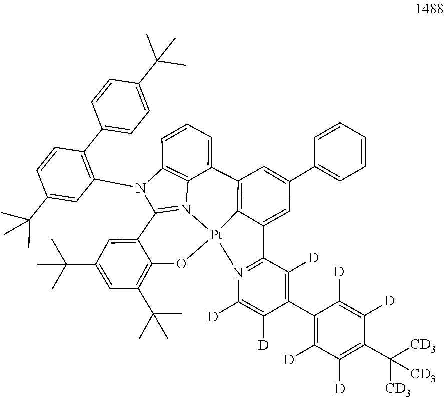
[Pt]123C4=C(C5=CC=CC6=C5N1=C(N6C1=C(C5=CC=C(C(C)(C)C)C=C5)C=CC(C(C)(C)C)=C1)C1=CC(C(C)(C)C)=CC(C(C)(C)C)=C1O2)C=C(C1=CC=CC=C1)C=C4C1=N3C([D])=C([D])C(C2=C([D])C([D])=C(C([CD3])([CD3])[CD3])C([D])=C2[D])=C1[D]
